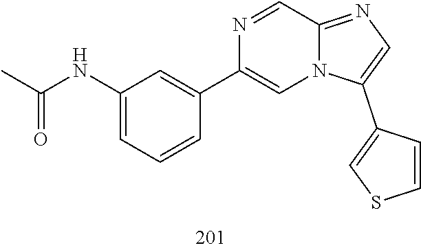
N1=CC2=NC=C(C3=CSC=C3)N2C=C1C1=CC(NC(C)=O)=CC=C1
